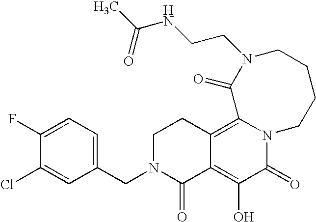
C1(CN2C(=O)C3=C(O)C(=O)N4C(=C3CC2)C(=O)N(CCNC(C)=O)CCCC4)=CC=C(F)C(Cl)=C1
